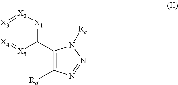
C1(C2=[X1][X2]=[X3][X4]=[X5]2)=C([Rd])N=NN1[Rc]
